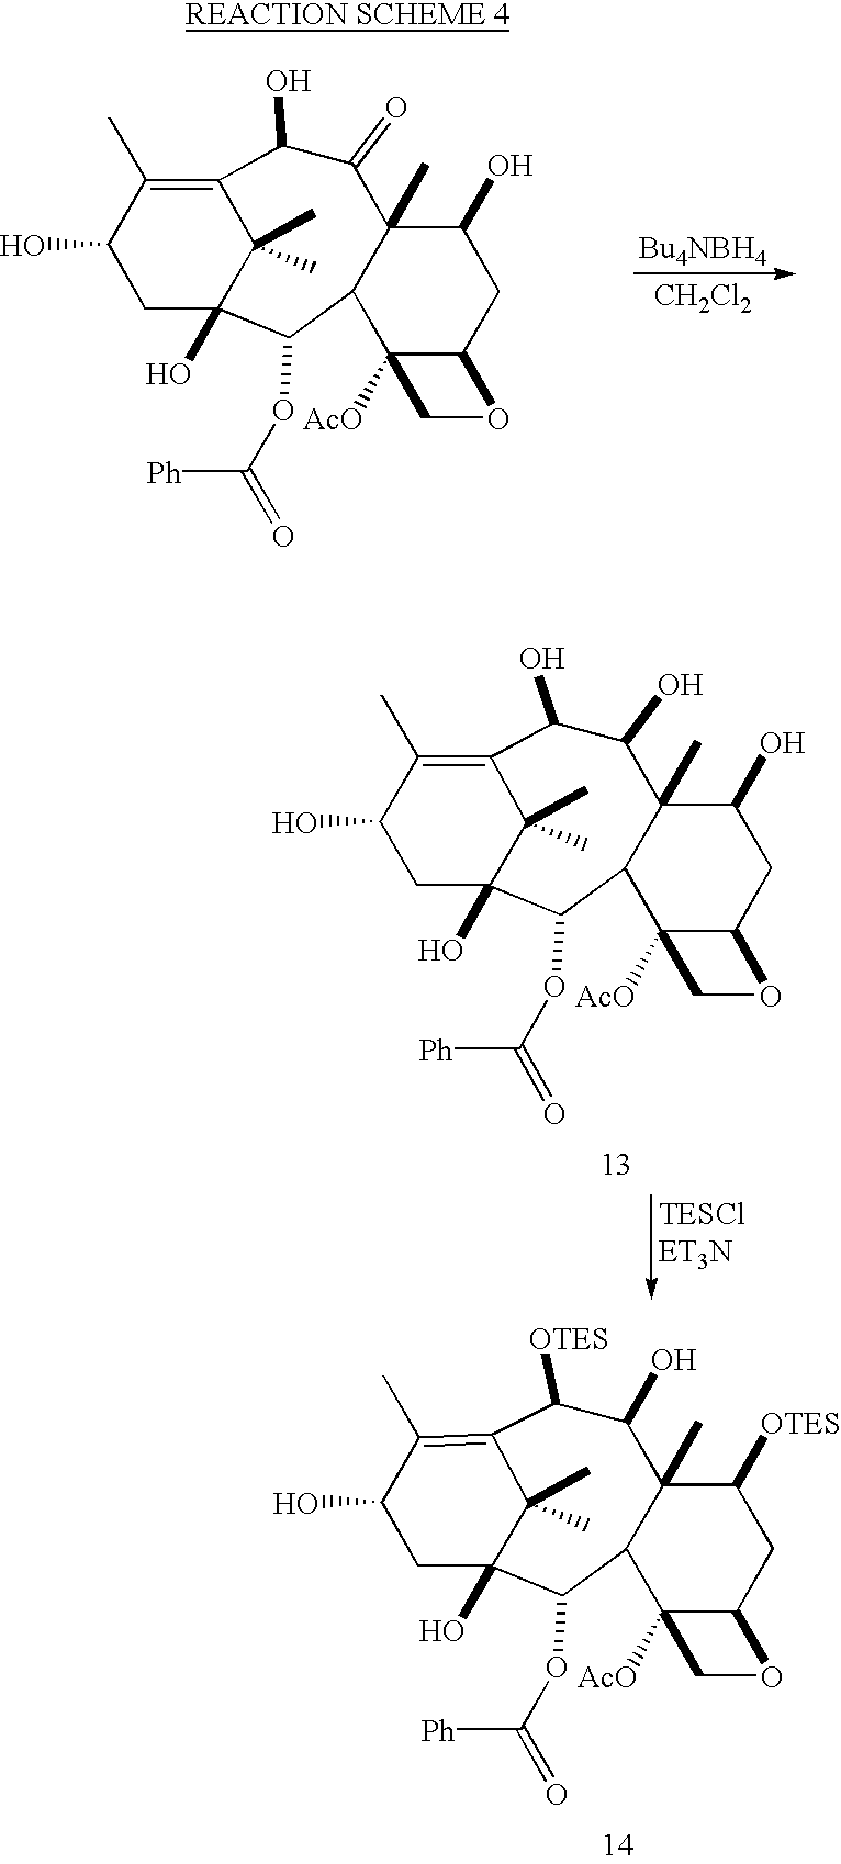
C12=C(C)C(O)CC(O)(C1(C)C)C(OC([Ph])=O)C1C(C)(C(O)C2[OTES])C([OTES])CC2C1([AcO])CO2.C12=C(C)C(O)CC(O)(C1(C)C)C(OC([Ph])=O)C1C(C)(C(O)C2O)C(O)CC2C1([AcO])CO2.[CH2Cl2].C12=C(C)C(O)CC(O)(C1(C)C)C(OC([Ph])=O)C1C(C)(C(=O)C2O)C(O)CC2C1([AcO])CO2
